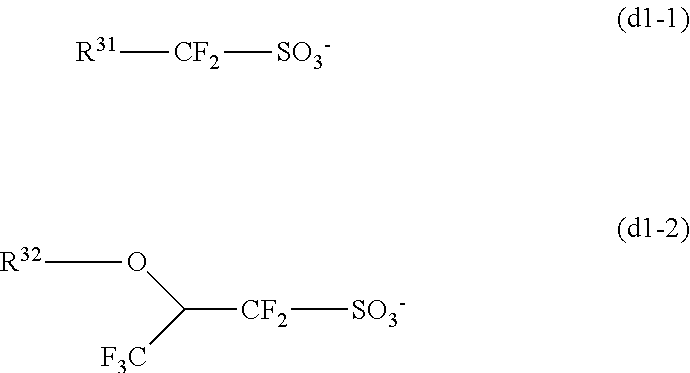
[R31][CF2][SO3-].[R32]COC([F3C])[CF2][SO3-]
